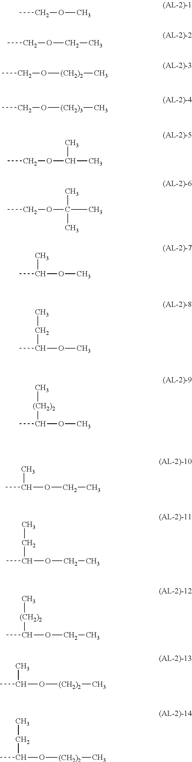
CCOC.CCOCC.CCO[(CH2)2]C.CCO[(CH2)3]C.CCOC(C)C.CCOC(C)(C)C.CC(C)OC.CC(CC)OC.CC([(CH2)2]C)OC.CC(C)OCC.C(C)C(OCC)C.[(CH2)2](C)C(OCC)C.CC(C)O[(CH2)2]C.C(C)C(O[(CH2)2]C)C
